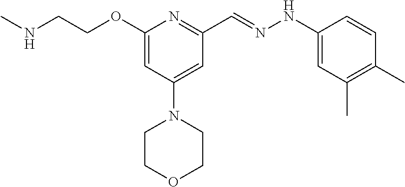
N(CCOC1=CC(N2CCOCC2)=CC(C=NNC2=CC(C)=C(C)C=C2)=N1)C
